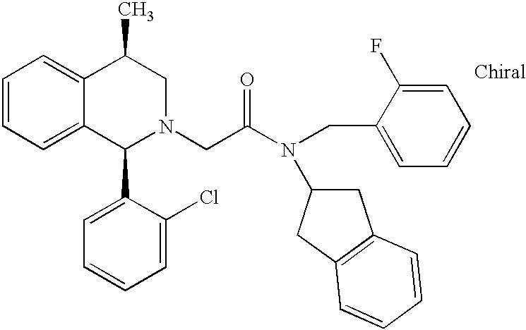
C1=CC=C2C(=C1)C(C)CN(CC(N(C1CC3=C(C1)C=CC=C3)CC1=CC=CC=C1F)=O)C2C1=CC=CC=C1Cl
